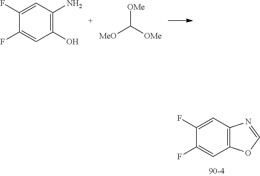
C1(F)=CC(N)=C(O)C=C1F.C([OMe])([OMe])[MeO].C1(F)=CC2=C(C=C1F)OC=N2
